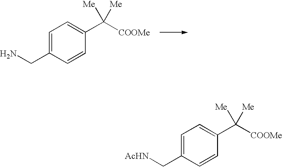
C1=C(CN)C=CC(C([COOMe])([Me])[Me])=C1.C1=C(C[AcHN])C=CC(C([COOMe])([Me])[Me])=C1
